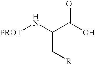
C(C(N[PROT])C(O)=O)[R]
